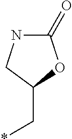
C1(=O)NCC(C*)O1
